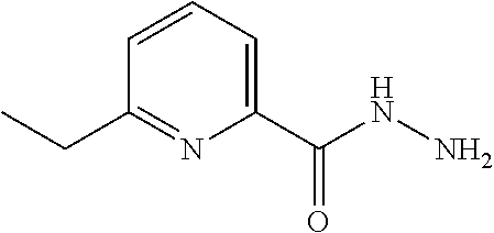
C1(CC)=NC(C(NN)=O)=CC=C1
